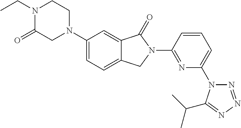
C1(N2CCN(CC)C(=O)C2)=CC=C2C(=C1)C(=O)N(C1=NC(N3N=NN=C3C(C)C)=CC=C1)C2
